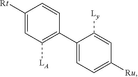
C1([Ly])=CC([Ru])=CC=C1C1=C([LA])C=C([Rt])C=C1
